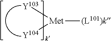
[Y103][Met]([Y104])[(L101)k]
